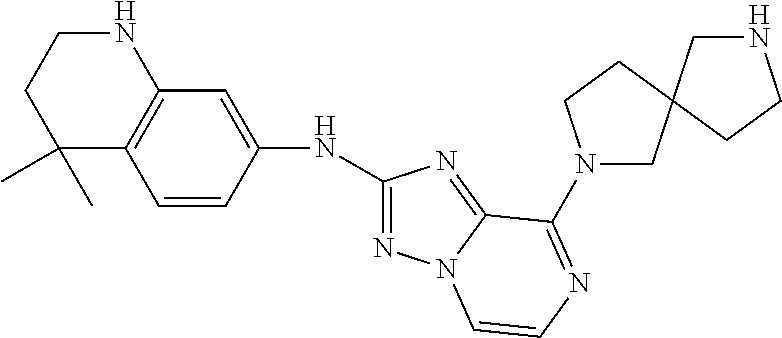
C1(NC2=CC3=C(C=C2)C(C)(C)CCN3)=NN2C(=N1)C(N1CC3(CC1)CCNC3)=NC=C2
